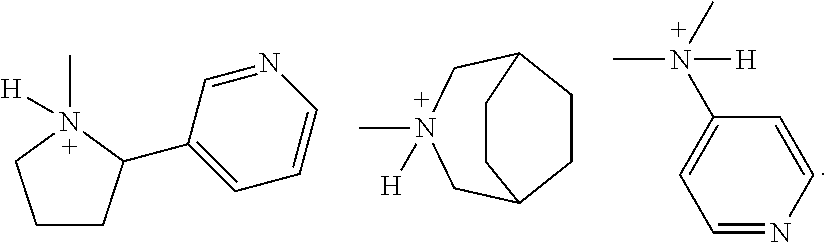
C1=NC=CC(N(C)(C)[H])=C1.C1CC(C2=CC=CN=C2)N(C)([H])C1.C1CC2CN(C)([H])CC1CC2
